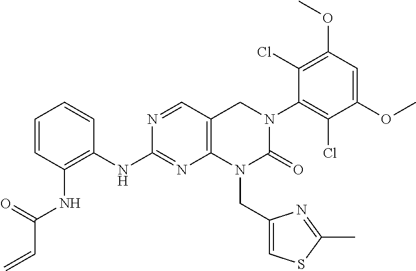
C12=C(C=NC(NC3=C(NC(C=C)=O)C=CC=C3)=N1)CN(C1=C(Cl)C(OC)=CC(OC)=C1Cl)C(=O)N2CC1=CSC(C)=N1
